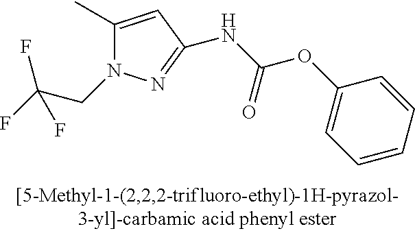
C1(C)=CC(NC(=O)OC2=CC=CC=C2)=NN1CC(F)(F)F
